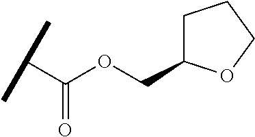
C(=O)(C(C)C)OCC1CCCO1
